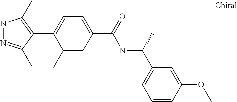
N1N=C(C)C(C2=CC=C(C(NC(C3=CC=CC(OC)=C3)C)=O)C=C2C)=C1C
